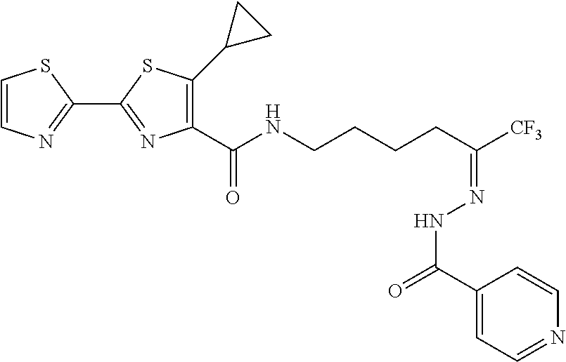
C1=CN=C(C2=NC(C(NCCCCC([CF3])=NNC(=O)C3=CC=NC=C3)=O)=C(C3CC3)S2)S1
